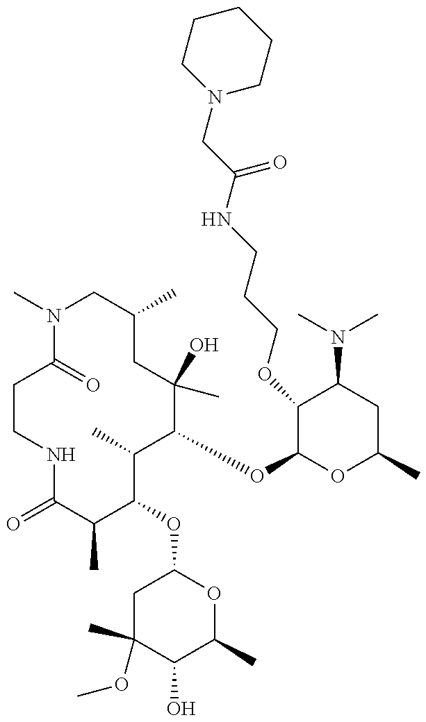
CN1C(=O)CCNC(=O)C(C)C(OC2CC(C)(OC)C(O)C(C)O2)C(C)C(OC2OC(C)CC(N(C)C)C2OCCCNC(=O)CN2CCCCC2)C(C)(O)CC(C)C1
